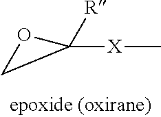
[X](C)C1([R])OC1
